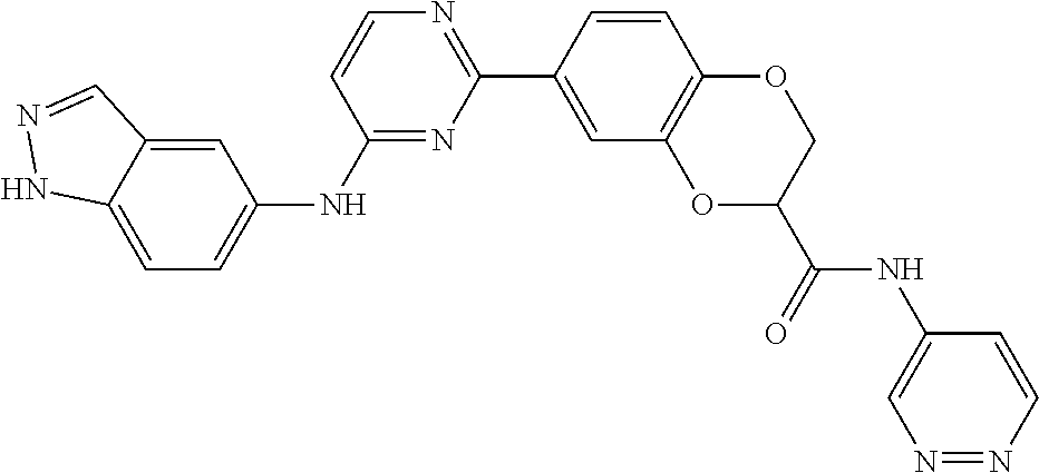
C1=CC(C2=NC=CC(NC3=CC=C4C(=C3)C=NN4)=N2)=CC2=C1OCC(C(=O)NC1=CN=NC=C1)O2
